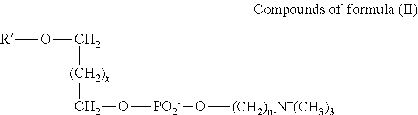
[R]OC[(CH2)x]CO[PO2-]O[(CH2)n-N+(CH3)3]
